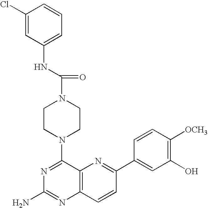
C12=C(C=CC(C3=CC(O)=C([OCH3])C=C3)=N1)N=C(N)N=C2N1CCN(C(=O)NC2=CC=CC(Cl)=C2)CC1
